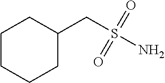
C1CCCC(CS(=O)(=O)N)C1
